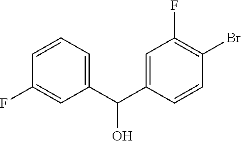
C1(C(C2=CC(F)=C(Br)C=C2)O)=CC=CC(F)=C1
